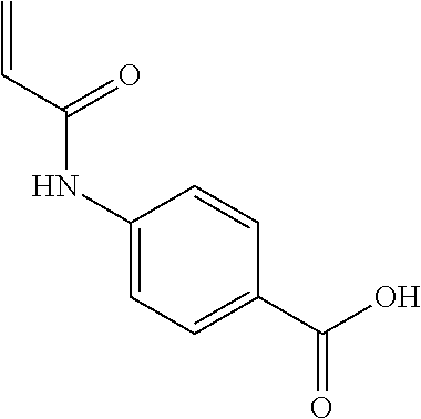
C1(NC(C=C)=O)=CC=C(C(O)=O)C=C1
